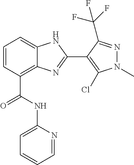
C1=CC(C(=O)NC2=CC=CC=N2)=C2C(=C1)NC(C1=C(Cl)N(C)N=C1C(F)(F)F)=N2
